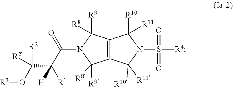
[R3]OC([R2])([R2])C([H])([R1])C(=O)N1C([R9])([R8])C2=C(C1([R9])[R8])C([R10])([R11])N(S(=O)(=O)[R4])C2([R10])[R11]
